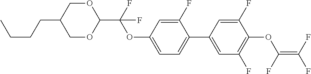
C(C1COC(C(F)(OC2=CC=C(C3=CC(F)=C(OC(=C(F)F)F)C(F)=C3)C(F)=C2)F)OC1)CCC
